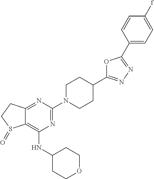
C12=NC(N3CCC(C4=NN=C(C5=CC=C([f])C=C5)O4)CC3)=NC(NC3CCOCC3)=C1S(=O)CC2
